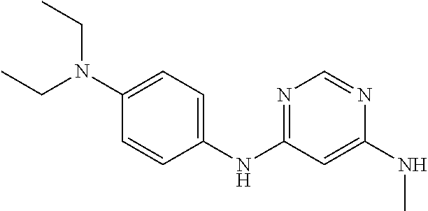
C1(NC2=NC=NC(NC)=C2)=CC=C(N(CC)CC)C=C1
